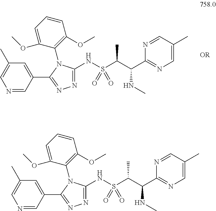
N(S(C(C(C1=NC=C(C)C=N1)NC)C)(=O)=O)C1=NN=C(C2=CC(C)=CN=C2)N1C1=C(OC)C=CC=C1OC.N(S(C(C(C1=NC=C(C)C=N1)NC)C)(=O)=O)C1=NN=C(C2=CC(C)=CN=C2)N1C1=C(OC)C=CC=C1OC
